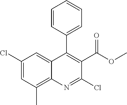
C1(Cl)=CC(C)=C2C(=C1)C(C1=CC=CC=C1)=C(C(OC)=O)C(Cl)=N2
